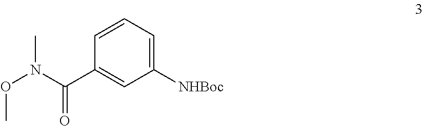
CN(C(C1=CC([NHBoc])=CC=C1)=O)OC
